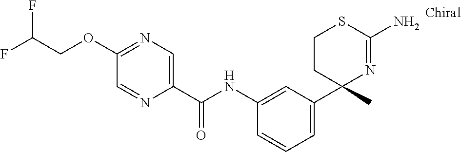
C1(NC(C2=CN=C(OCC(F)F)C=N2)=O)=CC(C2(C)N=C(N)SCC2)=CC=C1
